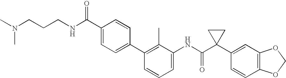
C1(C2=C(C)C(NC(C3(C4=CC5=C(C=C4)OCO5)CC3)=O)=CC=C2)=CC=C(C(=O)NCCCN(C)C)C=C1
